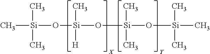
C[Si](O[Si](O[Si](O[Si](C)(C)C)(C)C)([H])C)(C)C
